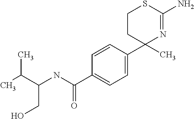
C1CC(C2=CC=C(C(=O)NC(CO)C(C)C)C=C2)(C)N=C(N)S1
